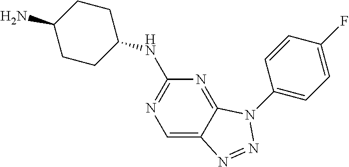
C1=C2C(=NC(NC3CCC(N)CC3)=N1)N(C1=CC=C(F)C=C1)N=N2
